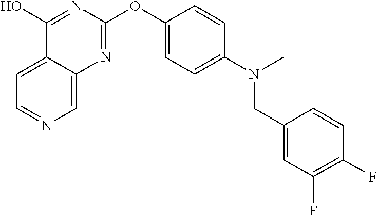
C1(O)=NC(OC2=CC=C(N(C)CC3=CC(F)=C(F)C=C3)C=C2)=NC2=CN=CC=C12
